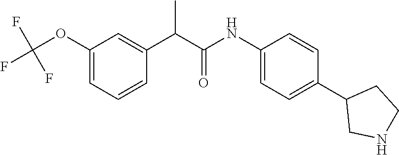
C1(NC(C(C2=CC(OC(F)(F)F)=CC=C2)C)=O)=CC=C(C2CNCC2)C=C1
